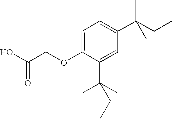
C1=C(OCC(=O)O)C(C(C)(C)CC)=CC(C(CC)(C)C)=C1
